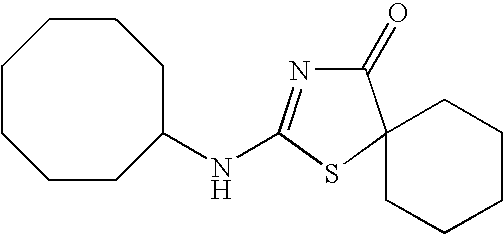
C1(=O)N=C(NC2CCCCCCC2)SC12CCCCC2
